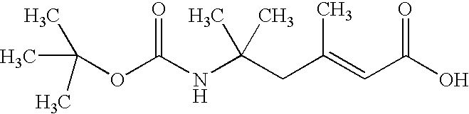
C(C)(C)(C)OC(NC(CC(=CC(O)=O)C)(C)C)=O
